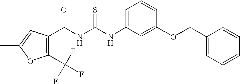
C(NC(NC1=CC=CC(OCC2=CC=CC=C2)=C1)=S)(=O)C1=C(C(F)(F)F)OC(C)=C1
